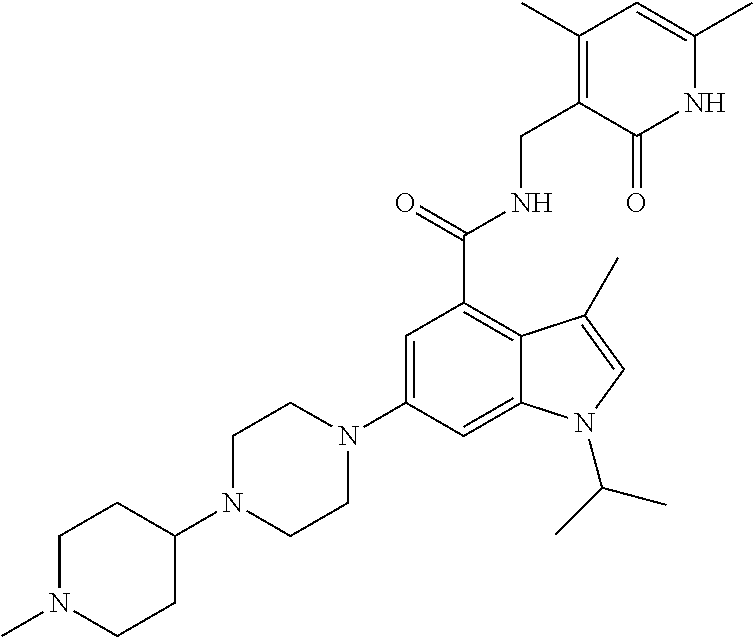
C1=C(N2CCN(C3CCN(C)CC3)CC2)C=C2C(=C1C(NCC1=C(C)C=C(C)NC1=O)=O)C(C)=CN2C(C)C
